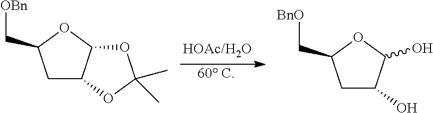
C1C2C(OC1C[OBn])OC(C)(C)O2.[60 C].C1C(O)C(O)OC1C[BnO]
